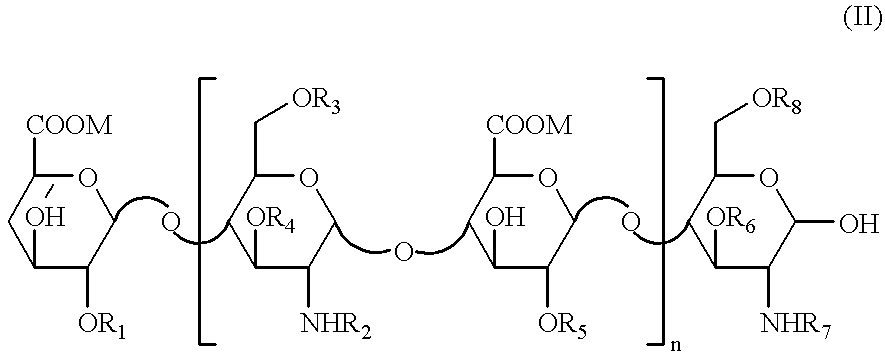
C1C(OC)C([OR1])COC1[COOM].C1C([OR4])C([NHR2])COC1C[OR3].C1C(O)C([OR5])COC1[COOM].C1C([OR6])C([NHR7])C(O)OC1C[OR8]
